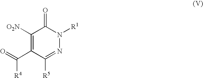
O=C(C1=C([O2N])C(=O)N([R1])N=C1[R5])[R4]
